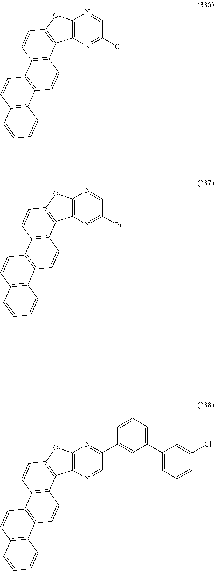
C12=C(N=C(Cl)C=N1)C1=C(O2)C=CC2=C1C=CC1=C2C=CC2=C1C=CC=C2.C12=C(N=C(Br)C=N1)C1=C(O2)C=CC2=C1C=CC1=C2C=CC2=C1C=CC=C2.C12=C(N=CC(C3=CC(C4=CC=CC(Cl)=C4)=CC=C3)=N1)C1=C(O2)C=CC2=C1C=CC1=C2C=CC2=C1C=CC=C2
